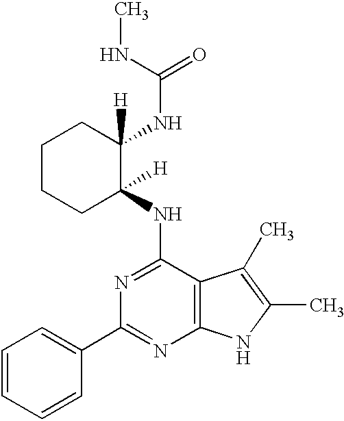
C(NC1([H])CCCCC1(NC1=NC(C2=CC=CC=C2)=NC2=C1C(C)=C(C)N2)[H])(NC)=O
